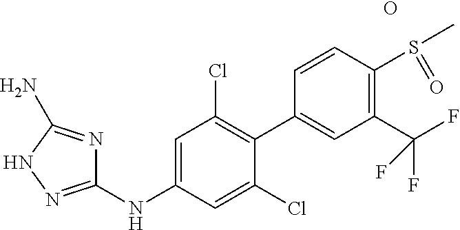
C1=CC(S(C)=O)=C(C(F)(F)F)C=C1C1=C(Cl)C=C(NC2=NNC(N)=N2)C=C1Cl.O
